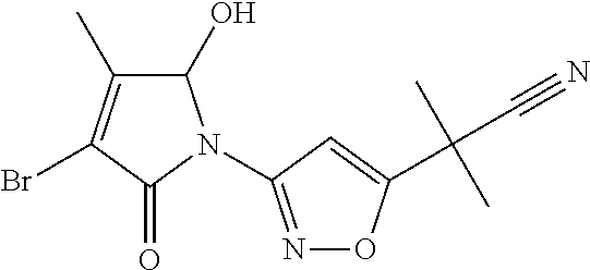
C1(O)C(C)=C(Br)C(=O)N1C1=NOC(C(C#N)(C)C)=C1
